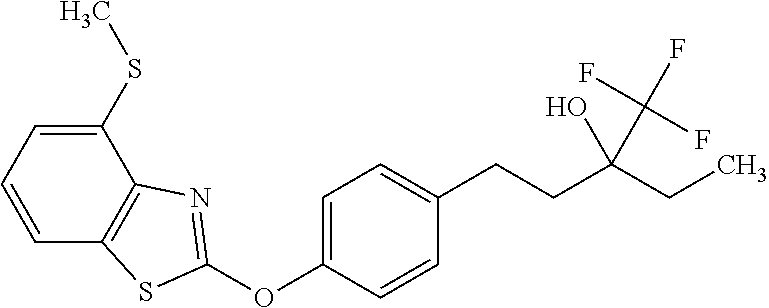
C1(OC2=CC=C(CCC(CC)(O)C(F)(F)F)C=C2)=NC2=C(S1)C=CC=C2SC
